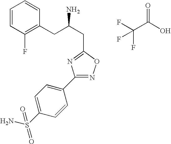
C1=CC(F)=C(CC(CC2=NC(C3=CC=C(S(N)(=O)=O)C=C3)=NO2)N)C=C1.FC(C(O)=O)(F)F
